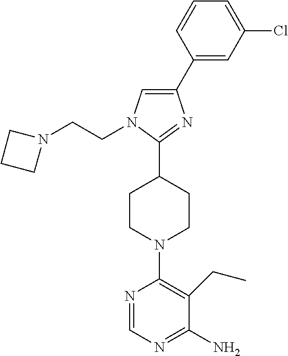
C1(C2=CC(Cl)=CC=C2)=CN(CCN2CCC2)C(C2CCN(C3=C(CC)C(N)=NC=N3)CC2)=N1
